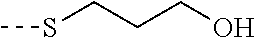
CSCCCO
